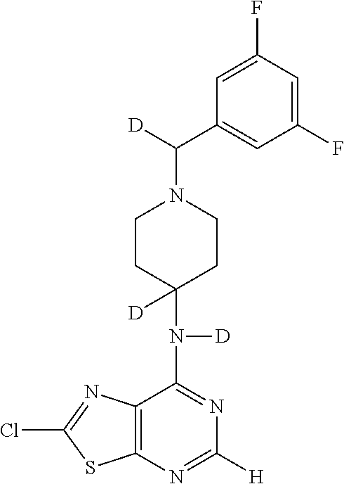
C1CC(N([D])C2=NC([H])=NC3=C2N=C(Cl)S3)([D])CCN1C([D])C1=CC(F)=CC(F)=C1
